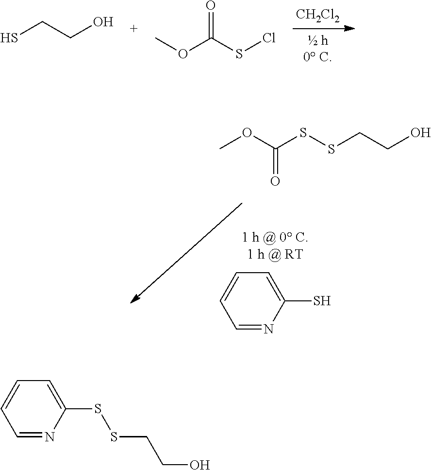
[CH2Cl2].SCCO.COC(SCl)=O.C1=NC(S)=CC=C1.COC(SSCCO)=O.C1=NC(SSCCO)=CC=C1
